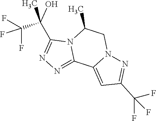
C1(C(C)(O)C(F)(F)F)=NN=C2N1C(C)CN1C2=CC(C(F)(F)F)=N1
